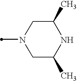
C1(C)CN(C)CC(C)N1
